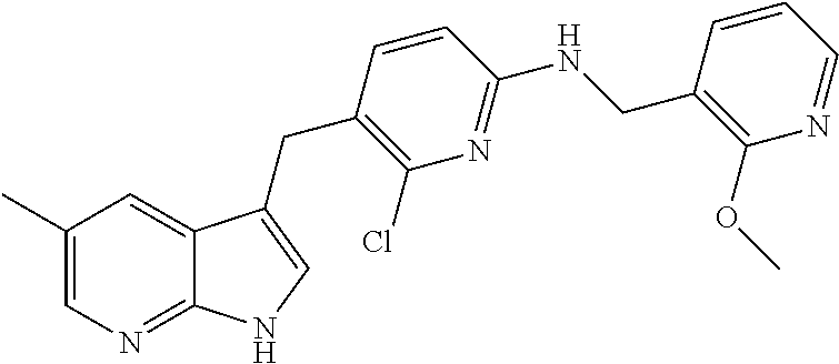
C1(C)=CN=C2C(=C1)C(CC1=C(Cl)N=C(NCC3=C(OC)N=CC=C3)C=C1)=CN2
